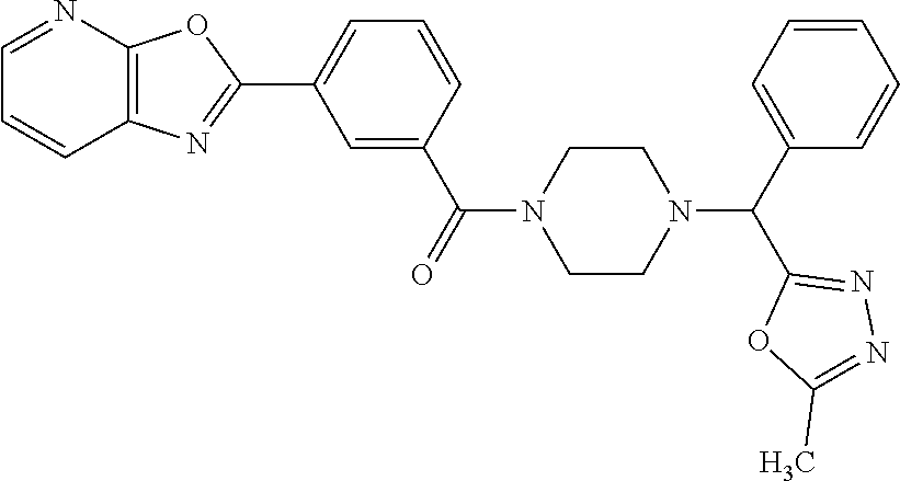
N1(C(C2=CC(C3=NC4=C(O3)N=CC=C4)=CC=C2)=O)CCN(C(C2=CC=CC=C2)C2=NN=C(C)O2)CC1
